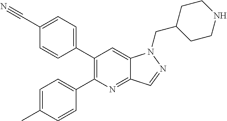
C1=C(C#N)C=CC(C2=C(C3=CC=C(C)C=C3)N=C3C(=C2)N(CC2CCNCC2)N=C3)=C1
